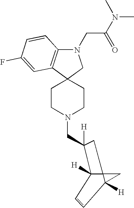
C123C([H])(C(CN4CCC5(CC4)CN(CC(N(C)C)=O)C4=C5C=C(F)C=C4)([H])C1)C=CC2([H])C3
